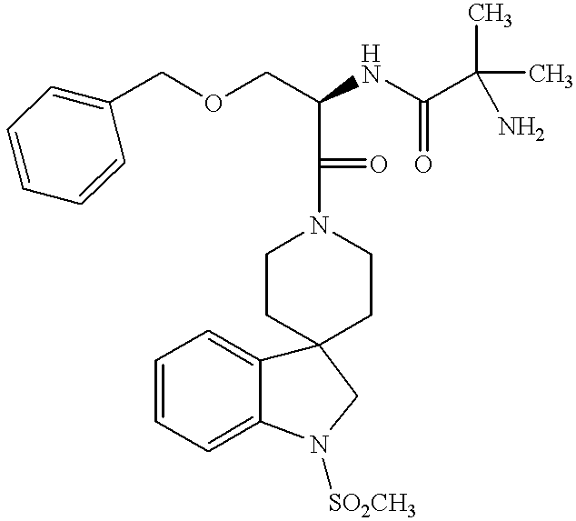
C1(COCC(NC(C(C)(C)N)=O)C(=O)N2CCC3(CC2)C2=CC=CC=C2N([SO2CH3])C3)=CC=CC=C1
